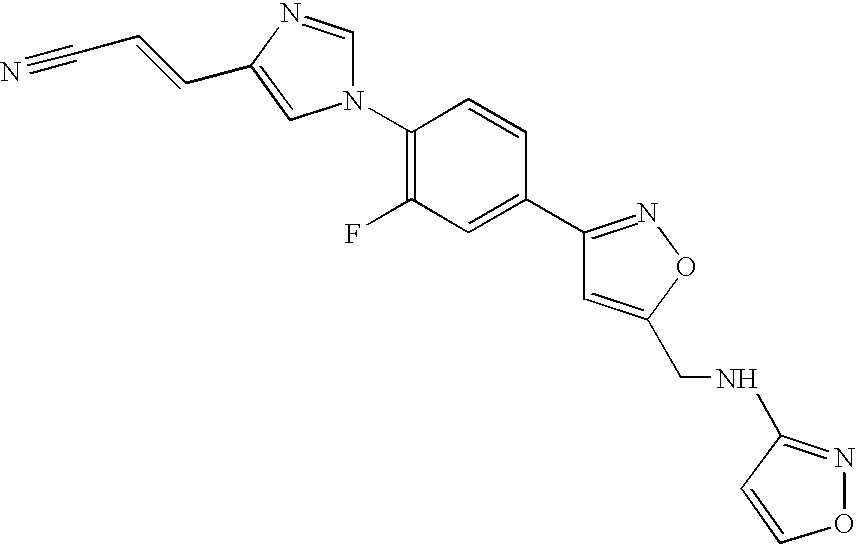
N1(C2=C(F)C=C(C3=NOC(CNC4=NOC=C4)=C3)C=C2)C=NC(C=CC#N)=C1
